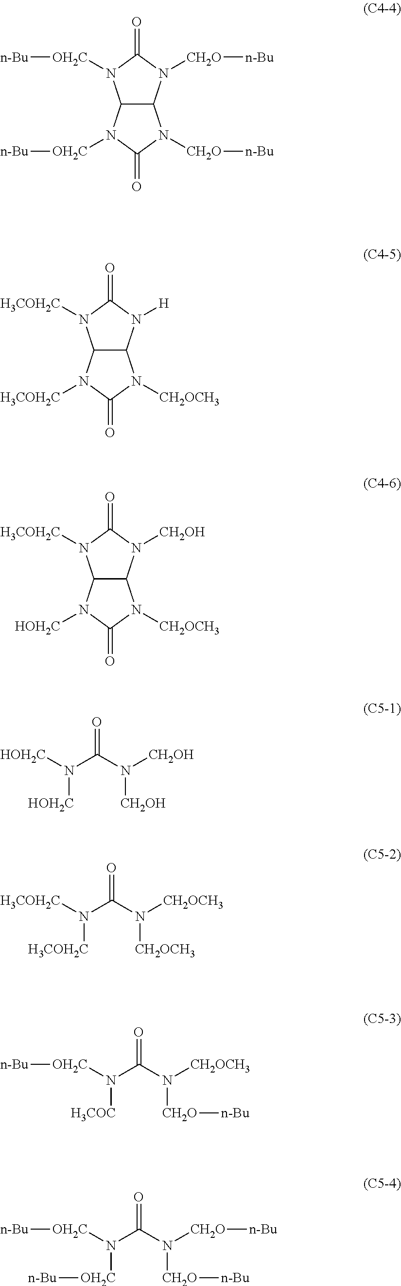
C12C(N([H])C(=O)N1[H3COH2C])N([CH2OCH3])C(=O)N2[H3COH2C].C12C(N([CH2O][n-Bu])C(=O)N1[OH2C][n-Bu])N([CH2O][n-Bu])C(=O)N2[OH2C][n-Bu].C12C(N([CH2OH])C(=O)N1[H3COH2C])N([CH2OCH3])C(=O)N2[HOH2C].O=C(N([CH2OH])[CH2OH])N([HOH2C])[HOH2C].O=C(N([CH2OCH3])[CH2OCH3])N([H3COH2C])[H3COH2C].O=C(N([CH2OCH3])[CH2O][n-Bu])N([OH2C][n-Bu])[H3COC].O=C(N([CH2O][n-Bu])[CH2O][n-Bu])N([OH2C][n-Bu])[OH2C][n-Bu]
